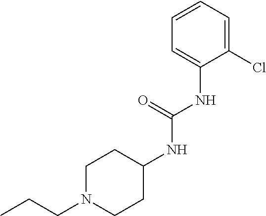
C1(Cl)=CC=CC=C1NC(NC1CCN(CCC)CC1)=O
